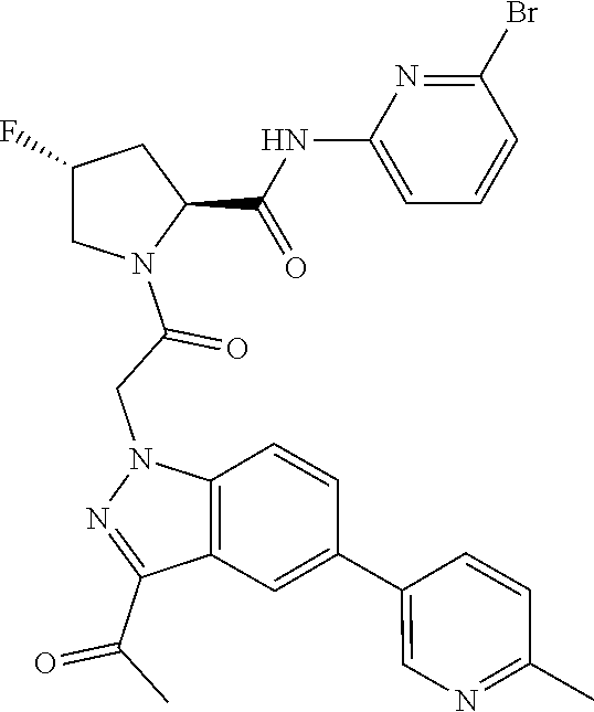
C1(C(=O)C)=NN(CC(=O)N2C(C(=O)NC3=CC=CC(Br)=N3)CC(F)C2)C2=C1C=C(C1=CN=C(C)C=C1)C=C2
